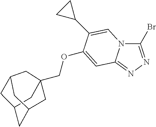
C12CC3(COC4=CC5=NN=C(Br)N5C=C4C4CC4)CC(CC(C1)C3)C2
